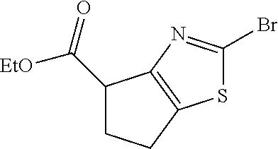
C1(C(=O)[EtO])CCC2=C1N=C(Br)S2
